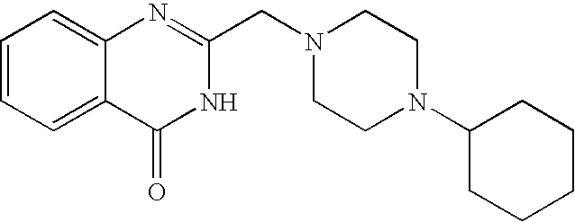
C1=CC=C2C(=C1)N=C(CN1CCN(C3CCCCC3)CC1)NC2=O
